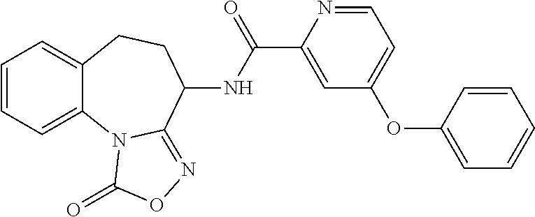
C1=CC=C2C(=C1)CCC(NC(=O)C1=CC(OC3=CC=CC=C3)=CC=N1)C1=NOC(=O)N21
